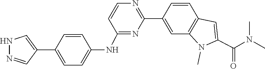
C1=CN=C(C2=CC3=C(C=C2)C=C(C(N(C)C)=O)N3C)N=C1NC1=CC=C(C2=CNN=C2)C=C1
